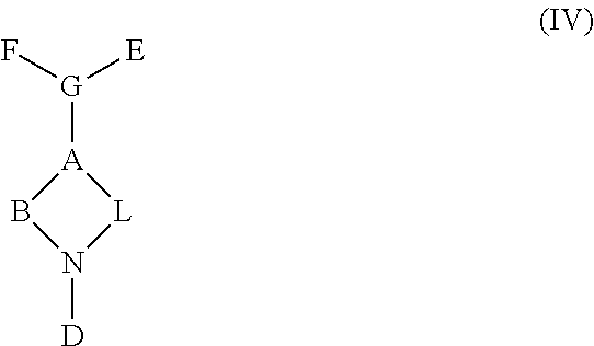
[G]([A]1BN([D])[L]1)(F)[E]
